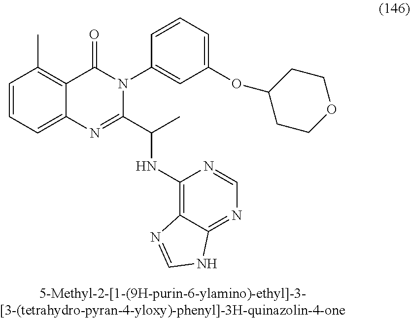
C1=CC=C2C(=C1C)C(=O)N(C1=CC(OC3CCOCC3)=CC=C1)C(C(C)NC1=C3C(=NC=N1)NC=N3)=N2
